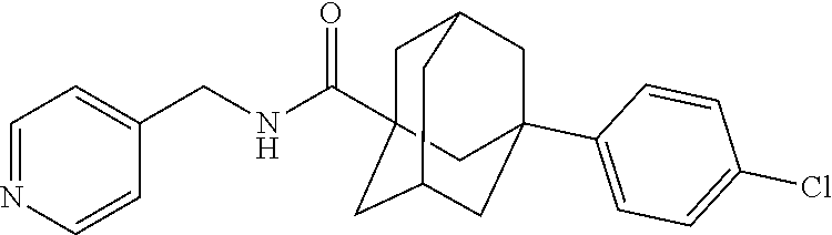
C1=NC=CC(CNC(=O)C23CC4CC(C5=CC=C(Cl)C=C5)(CC(C2)C4)C3)=C1
